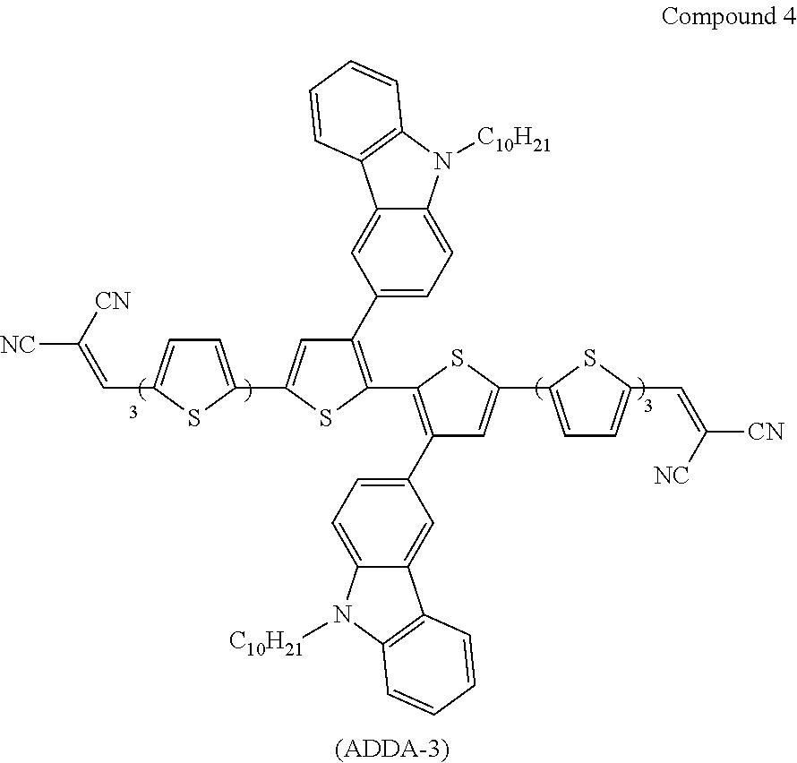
C12=CC=C(C3=C(C4=C(C5=CC=C6C(=C5)C5=C(C=CC=C5)N6[C10H21])C=C(C5=CC=C(C=C([CN])[NC])S5)S4)SC(C4=CC=C(C=C([CN])[NC])S4)=C3)C=C1C1=C(C=CC=C1)N2[C10H21].[(ADDA-3)]
